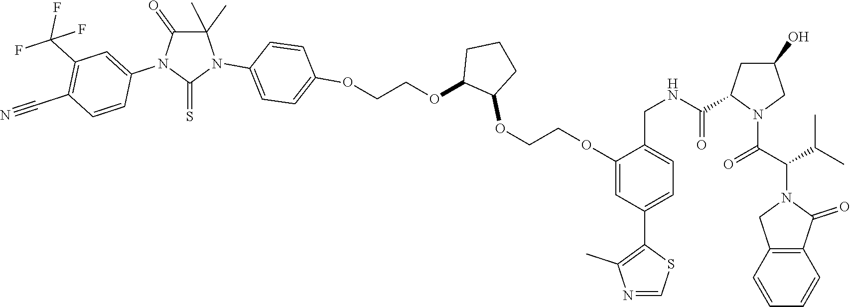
C1=CC2=C(C=C1)C(=O)N(C(C(=O)N1CC(O)CC1C(NCC1=CC=C(C3=C(C)N=CS3)C=C1OCCOC1C(OCCOC3=CC=C(N4C(C)(C)C(=O)N(C5=CC(C(F)(F)F)=C(C#N)C=C5)C4=S)C=C3)CCC1)=O)C(C)C)C2
